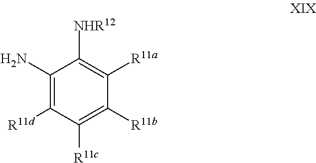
C1(N)=C([R11d])C([R11c])=C([R11b])C([R11a])=C1[NHR12]
